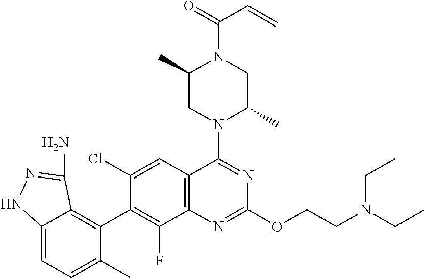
C12=CC=C(C)C(C3=C(F)C4=C(C=C3Cl)C(N3C(C)CN(C(=O)C=C)C(C)C3)=NC(OCCN(CC)CC)=N4)=C1C(N)=NN2
